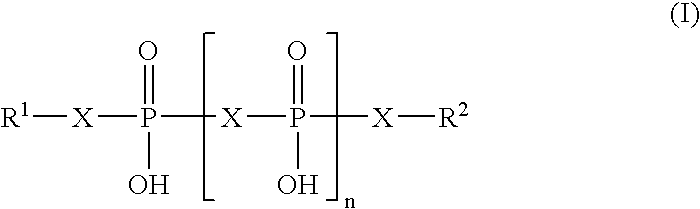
[R1][X]P([X]P([X][R2])(=O)O)(=O)O
